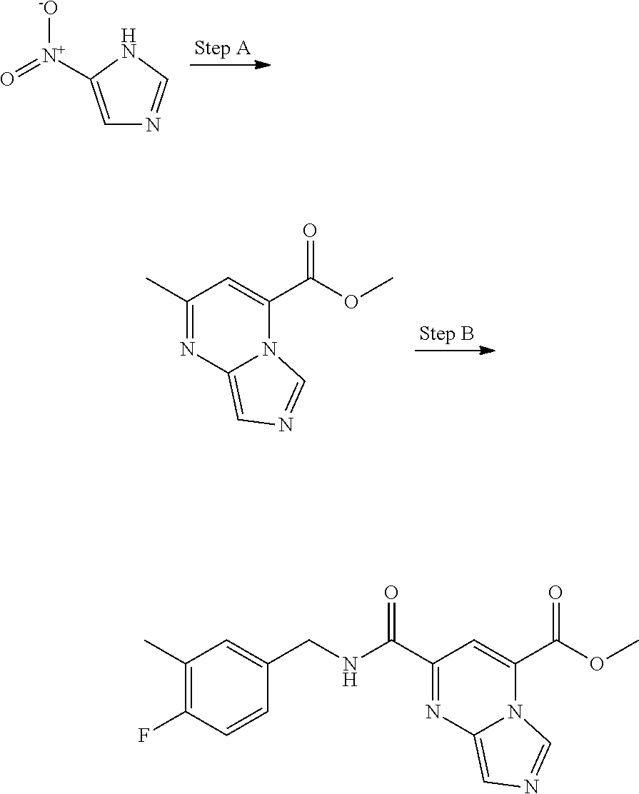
C1=C([N+](=O)[-O])NC=N1.C1(C)=NC2=CN=CN2C(C(OC)=O)=C1.C1(C(NCC2=CC(C)=C(F)C=C2)=O)=NC2=CN=CN2C(C(OC)=O)=C1
